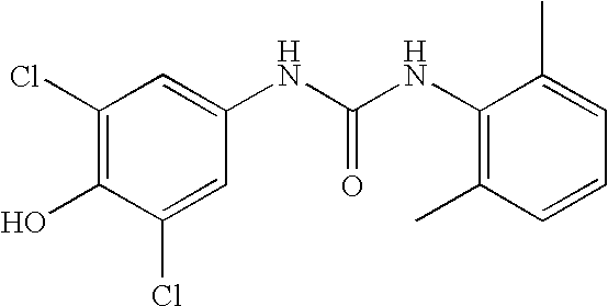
C1(Cl)=CC(NC(NC2=C(C)C=CC=C2C)=O)=CC(Cl)=C1O
